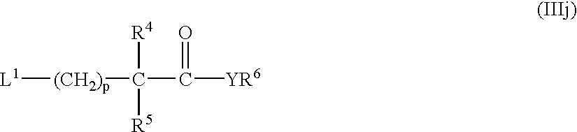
[L1][(CH2)p]C(C([YR6])=O)([R5])[R4]
